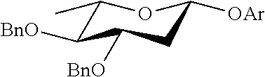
C1([BnO])C(C)OC([OAr])CC1[BnO]
